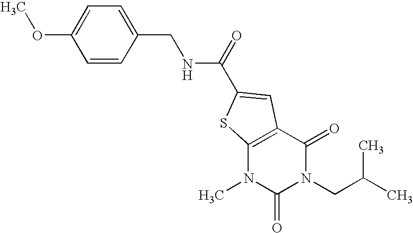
COC1=CC=C(CNC(=O)C2=CC3=C(N(C)C(=O)N(CC(C)C)C3=O)S2)C=C1
